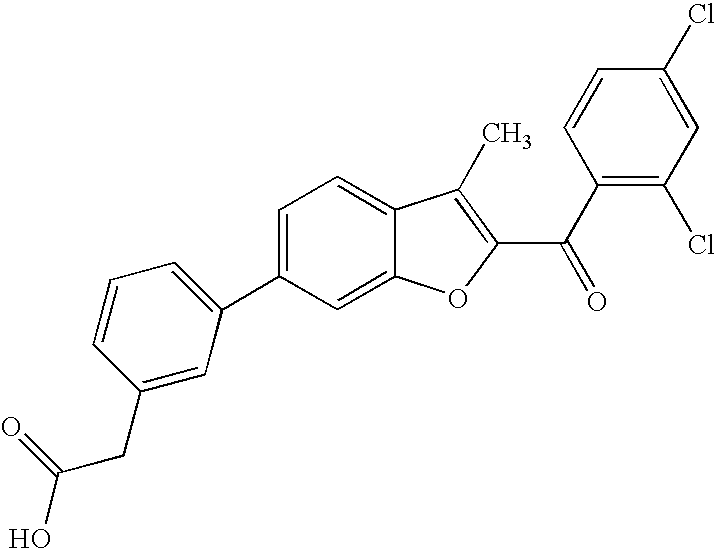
C1=C(C2=CC=CC(CC(=O)O)=C2)C=C2C(=C1)C(C)=C(C(C1=C(Cl)C=C(Cl)C=C1)=O)O2
